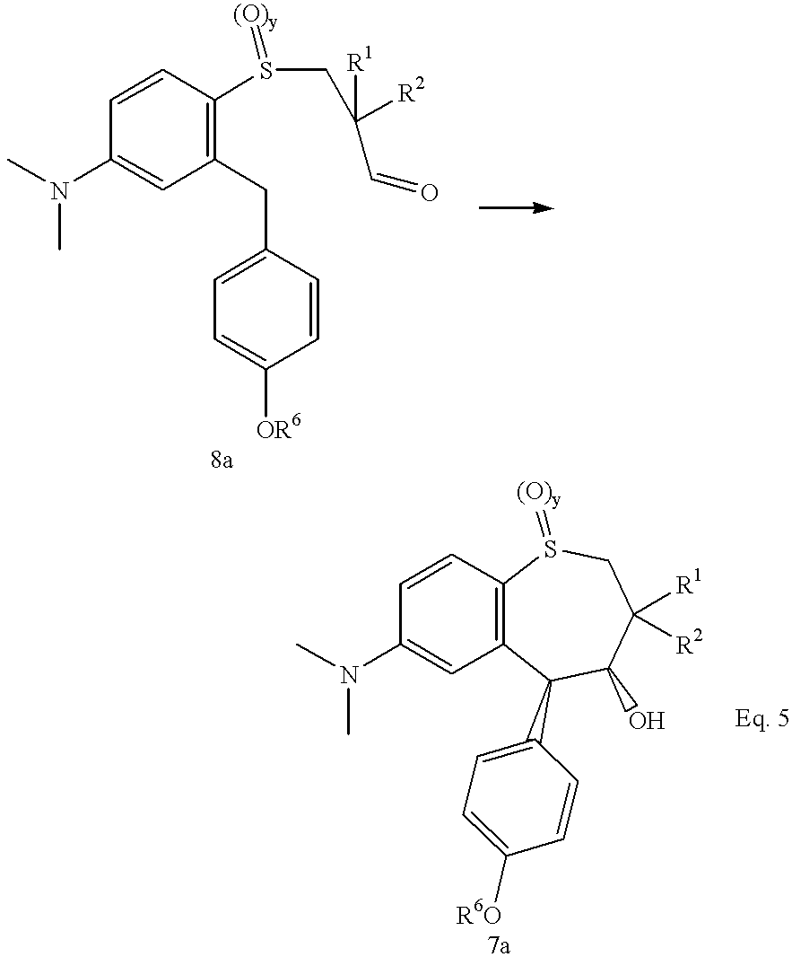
C1=CC2=C(C=C1N(C)C)C(C1=CC=C([R6O])C=C1)C(O)C([R1])([R2])CS2=[(O)y].C1=CC(S(CC([R2])([R1])C=O)=[(O)y])=C(CC2=CC=C([OR6])C=C2)C=C1N(C)C
